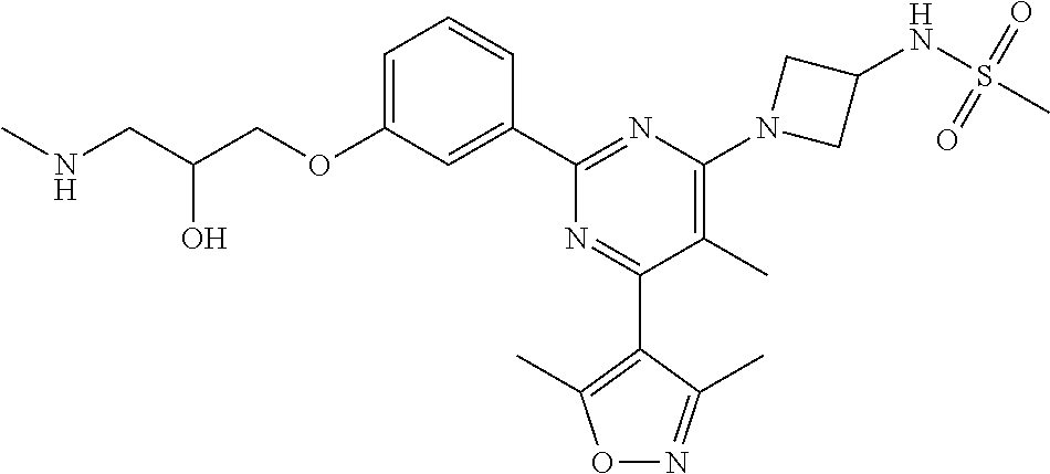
C1=C(OCC(CNC)O)C=C(C2=NC(N3CC(NS(C)(=O)=O)C3)=C(C)C(C3=C(C)ON=C3C)=N2)C=C1
